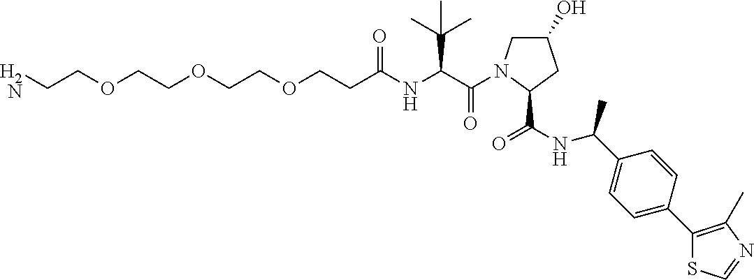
C1(O)CN(C(C(NC(CCOCCOCCOCCN)=O)C(C)(C)C)=O)C(C(NC(C2=CC=C(C3=C(C)N=CS3)C=C2)C)=O)C1
